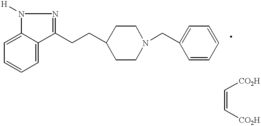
C1(CCC2CCN(CC3=CC=CC=C3)CC2)=NN([H])C2=CC=CC=C12.C(=C[CO2H])[CO2H]
